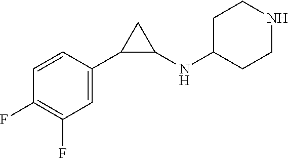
C1(F)=C(F)C=CC(C2C(NC3CCNCC3)C2)=C1
